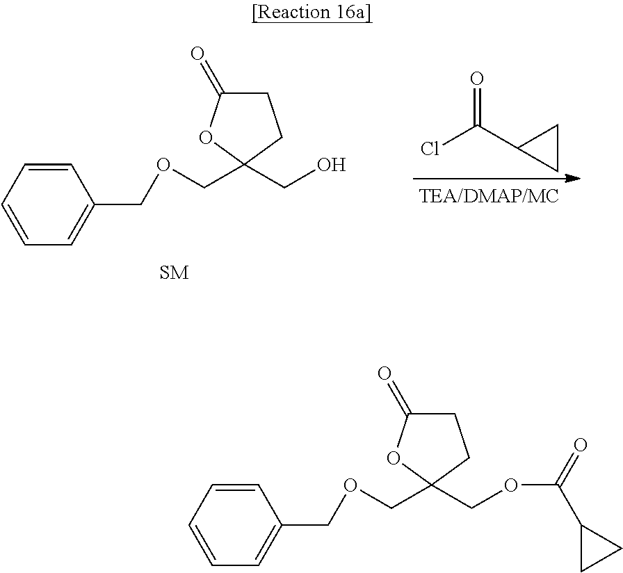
C1=CC=CC=C1COCC1(COC(C2CC2)=O)CCC(=O)O1.C1=CC=CC=C1COCC1(CO)CCC(=O)O1.O=C(C1CC1)Cl
